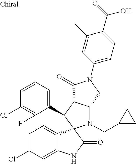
C1(C2C3C(N(CC4CC4)C24C2=CC=C(Cl)C=C2NC4=O)CN(C2=CC=C(C(=O)O)C(C)=C2)C3=O)=CC=CC(Cl)=C1F
